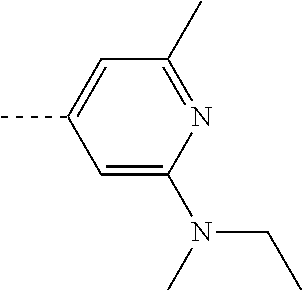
C1=C(N(C)CC)N=C(C)C=C1C
